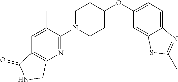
C1(N2CCC(OC3=CC=C4C(=C3)SC(C)=N4)CC2)=NC2=C(C=C1C)C(=O)NC2
